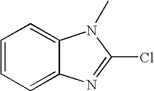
C1=CC=C2C(=C1)N(C)C(Cl)=N2
